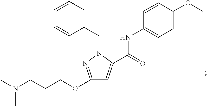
C1=C(C(NC2=CC=C(OC)C=C2)=O)N(CC2=CC=CC=C2)N=C1OCCCN(C)C
